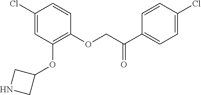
C1(Cl)=CC(OC2CNC2)=C(OCC(=O)C2=CC=C(Cl)C=C2)C=C1
